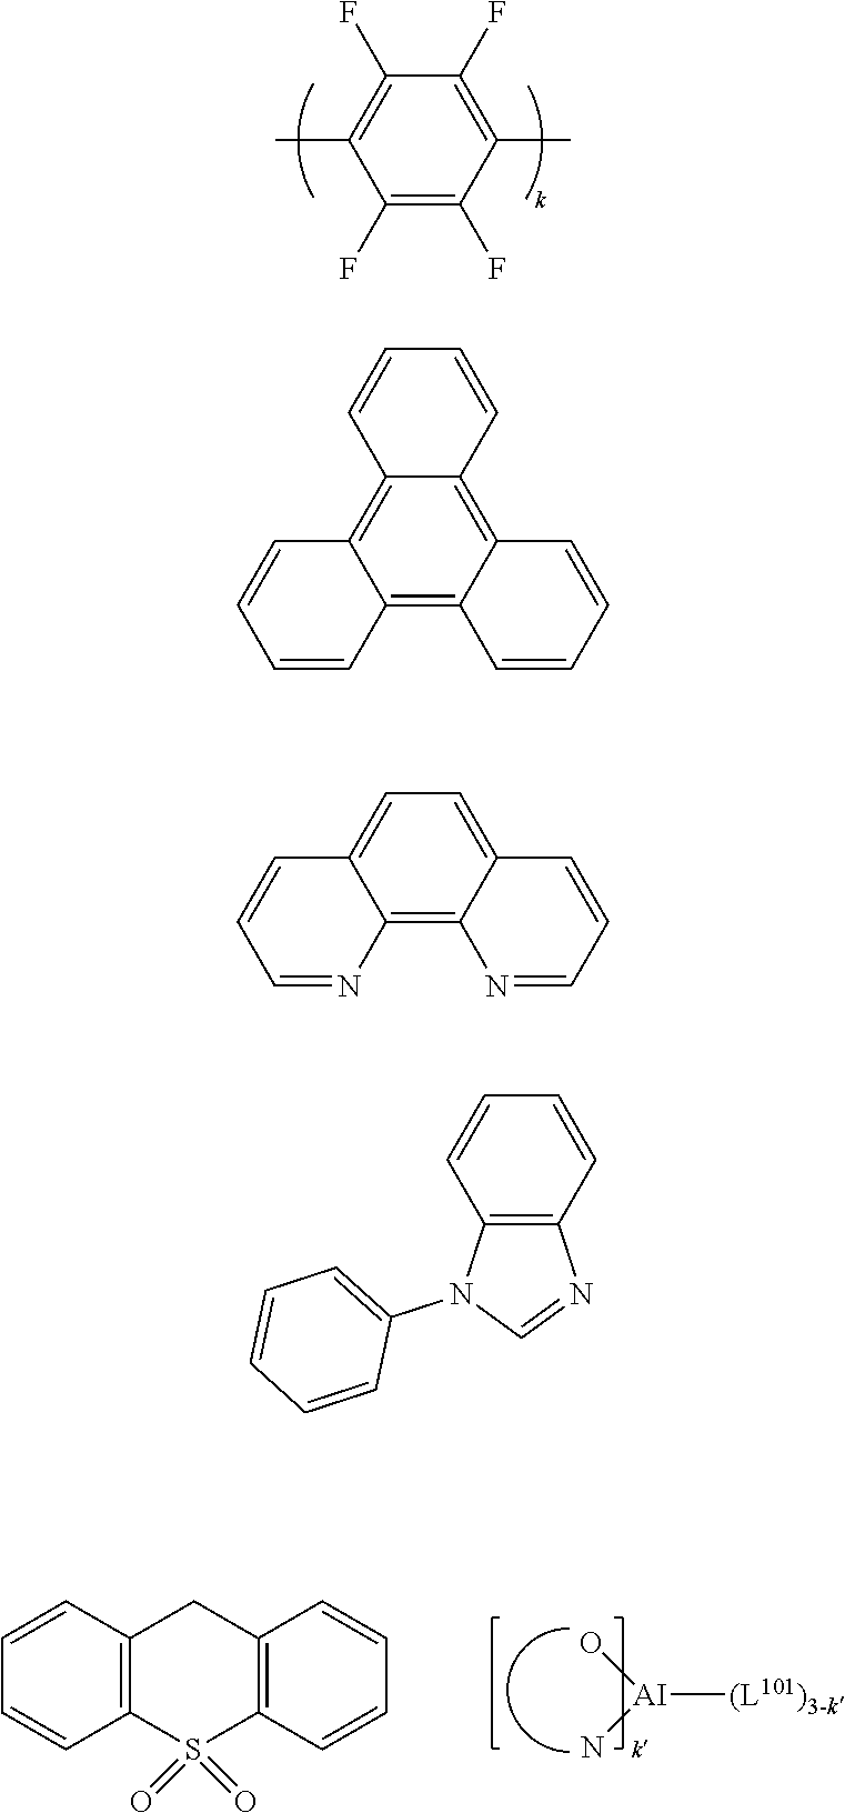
C1(C)=C(F)C(F)=C(C)C(F)=C1F.C1=CC2=C(C=C1)S(=O)(=O)C1=C(C2)C=CC=C1.[AI]([(L101)3-k])(N)O.C1=CC=CC2=C3C(=C4C(=C12)C=CC=C4)C=CC=C3.C1=C2C(=C3C(=C1)C=CC=N3)N=CC=C2.C1=CC2=C(C=C1)N=CN2C1=CC=CC=C1
